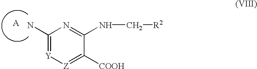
C1(N)=[Y][Z]=C([COOH])C(NC[R2])=N1.[A]
